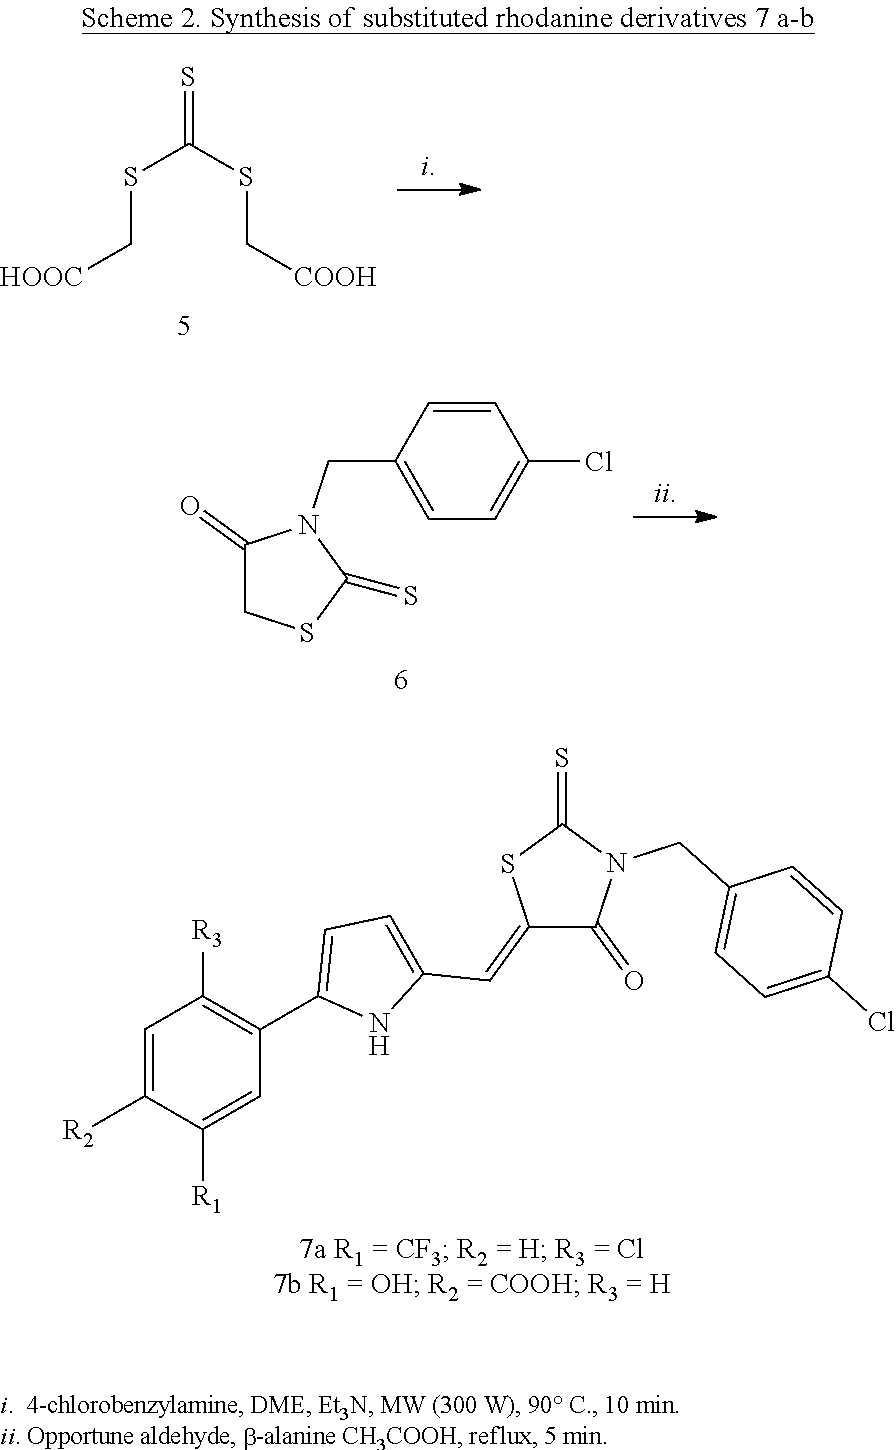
S(C[HOOC])C(SC[COOH])=S.C1(=O)CSC(=S)N1CC1=CC=C(Cl)C=C1.C1=C([R2])C([R1])=CC(C2=CC=C(C=C3C(=O)N(CC4=CC=C(Cl)C=C4)C(=S)S3)N2)=C1[R3]
